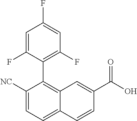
C1([NC])=CC=C2C(=C1C1=C(F)C=C(F)C=C1F)C=C(C(O)=O)C=C2
